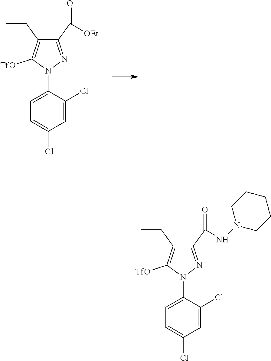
C1=C(N2N=C(C([OEt])=O)C(CC)=C2[TfO])C(Cl)=CC(Cl)=C1.C1=C(N2N=C(C(NN3CCCCC3)=O)C(CC)=C2[TfO])C(Cl)=CC(Cl)=C1
